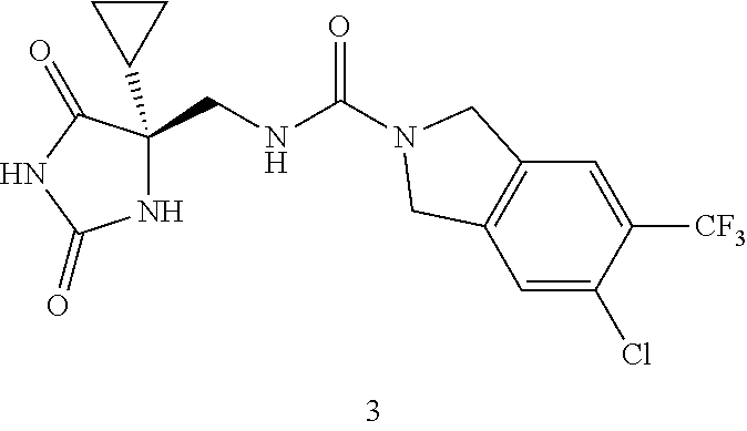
N1C(CNC(N2CC3=C(C=C(Cl)C([CF3])=C3)C2)=O)(C2CC2)C(=O)NC1=O
